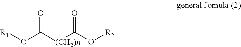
O=C([(CH2)n]C(O[R2])=O)O[R1]
